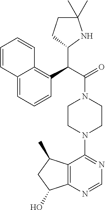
C12=CC=CC(C(C(=O)N3CCN(C4=NC=NC5=C4C(C)CC5O)CC3)C3NC(C)(C)CC3)=C1C=CC=C2
